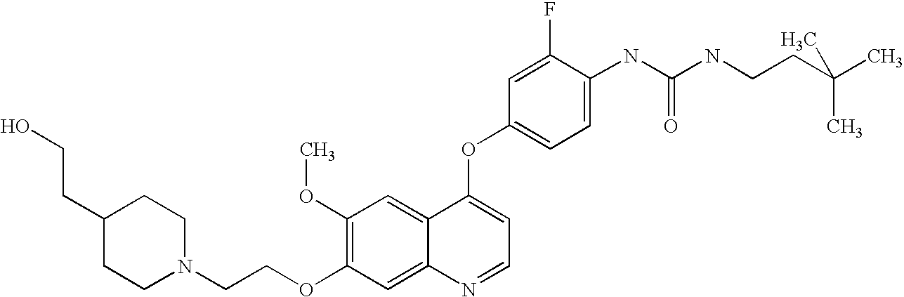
N1(CCOC2=C(OC)C=C3C(=C2)N=CC=C3OC2=CC=C(NC(NCCC(C)(C)C)=O)C(F)=C2)CCC(CCO)CC1
